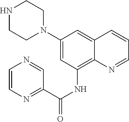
C1(N2CCNCC2)=CC(NC(C2=NC=CN=C2)=O)=C2C(=C1)C=CC=N2
